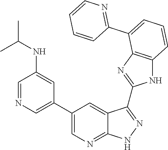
N1=C(C2=CC=CC3=C2N=C(C2=NNC4=NC=C(C5=CN=CC(NC(C)C)=C5)C=C42)N3)C=CC=C1
